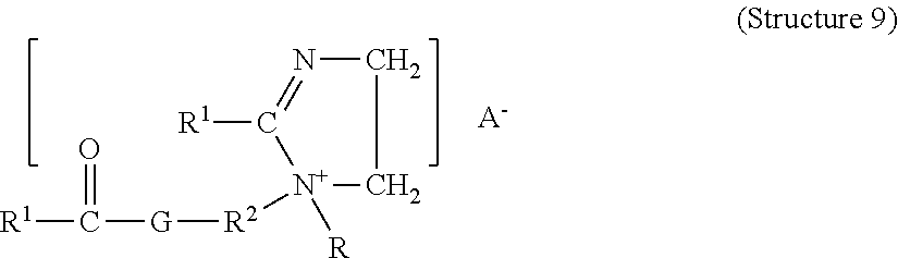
C1([R1])=NCC[N+]1([R])[R2][G]C(=O)[R1].[A-]
